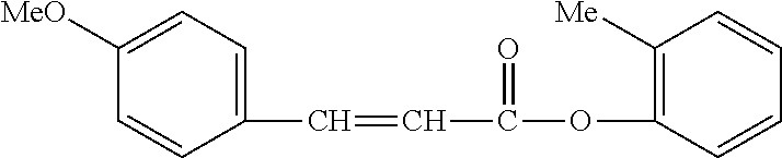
C1(C=CC(=O)OC2=C([Me])C=CC=C2)=CC=C([MeO])C=C1
